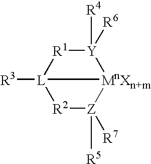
[Y]1([R6])([R4])[R1][L]2([R3])[R2][Z]([R5])([R7])[MnXn+m]12
